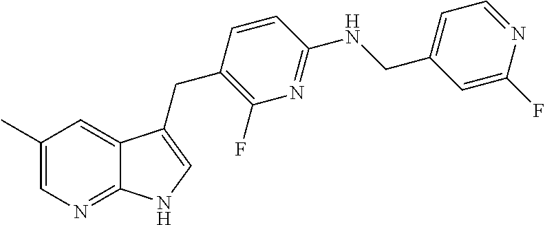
C1(C)=CN=C2C(=C1)C(CC1=C(F)N=C(NCC3=CC=NC(F)=C3)C=C1)=CN2
